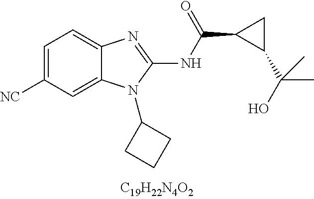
C1=C([CN])C=C2C(=C1)N=C(NC(C1C(C(O)(C)C)C1)=O)N2C1CCC1
